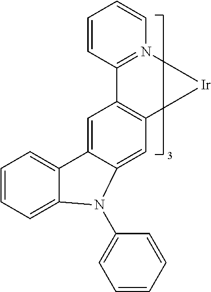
C1=CC=C2C(=C1)C1=CC3=C(C=C1N2C1=CC=CC=C1)[Ir]N1=C3C=CC=C1
